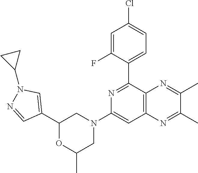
C1(C2=NC(N3CC(C)OC(C4=CN(C5CC5)N=C4)C3)=CC3=C2N=C(C)C(C)=N3)=CC=C(Cl)C=C1F
